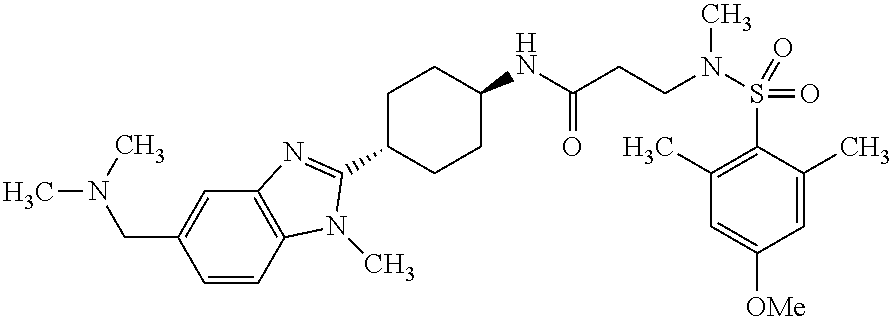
C12=C(C=C(CN(C)C)C=C1)N=C(C1CCC(NC(CCN(S(=O)(=O)C3=C(C)C=C([OMe])C=C3C)C)=O)CC1)N2C
